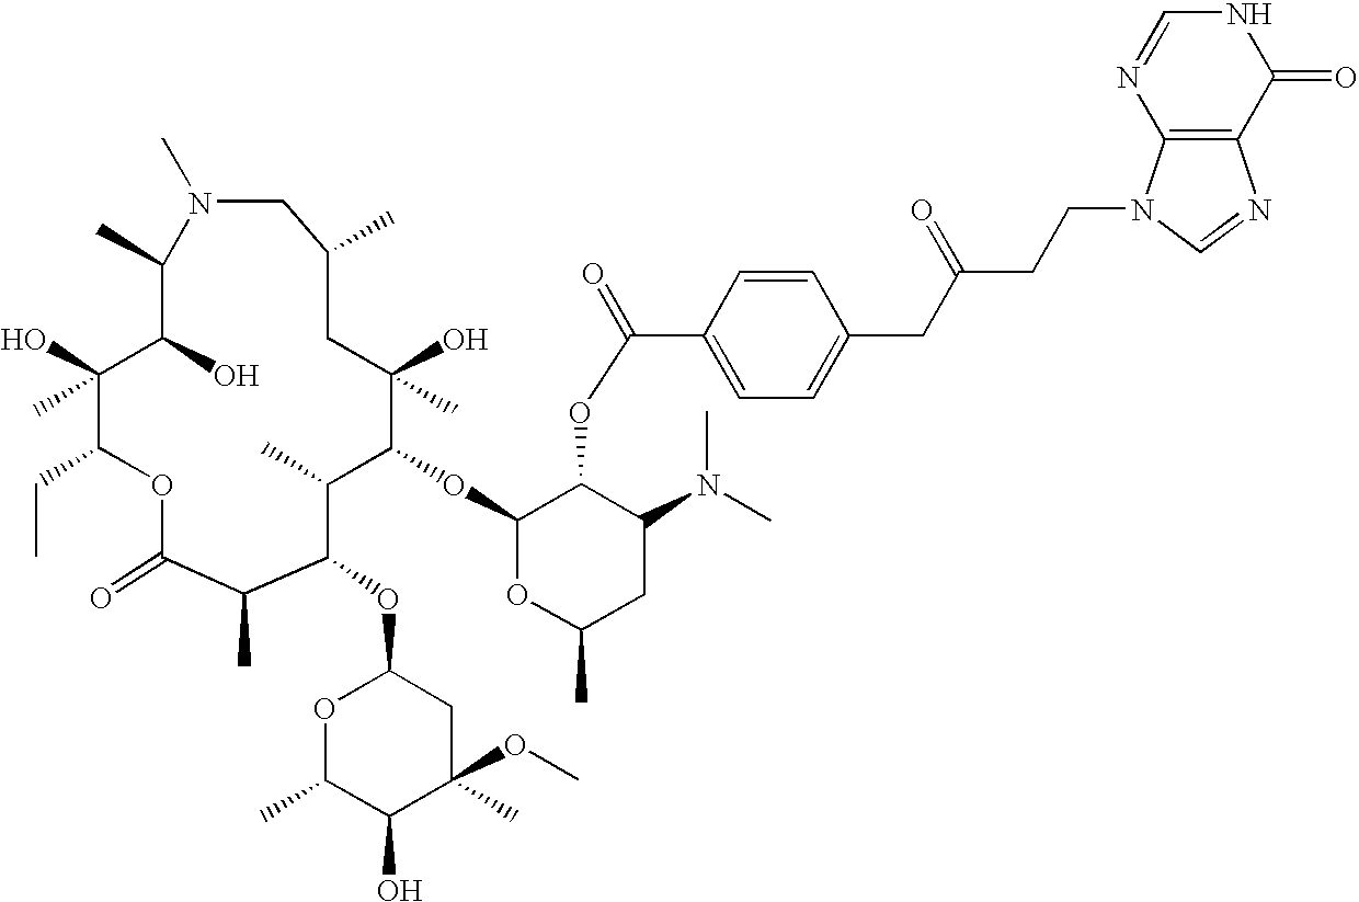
O1C(=O)C(C)C(OC2OC(C)C(O)C(OC)(C)C2)C(C)C(OC2OC(C)CC(N(C)C)C2OC(=O)C2=CC=C(CC(CCN3C4=C(C(=O)NC=N4)N=C3)=O)C=C2)C(O)(C)CC(C)CN(C)C(C)C(O)C(O)(C)C1CC
